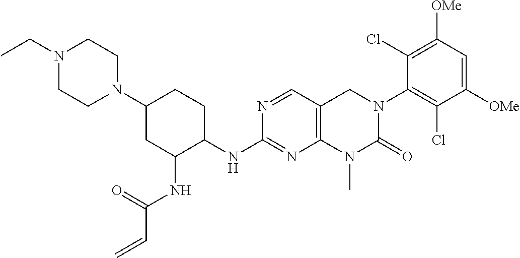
N(C1=NC2=C(C=N1)CN(C1=C(Cl)C([OMe])=CC([OMe])=C1Cl)C(=O)N2C)C1CCC(N2CCN(CC)CC2)CC1NC(C=C)=O
